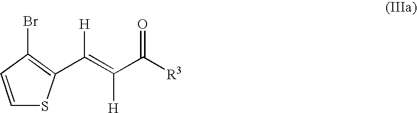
C1=CC(Br)=C(C(=C(C([R3])=O)[H])[H])S1
